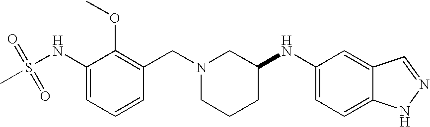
C12=CC(NC3CCCN(CC4=C(OC)C(NS(=O)(=O)C)=CC=C4)C3)=CC=C1NN=C2
